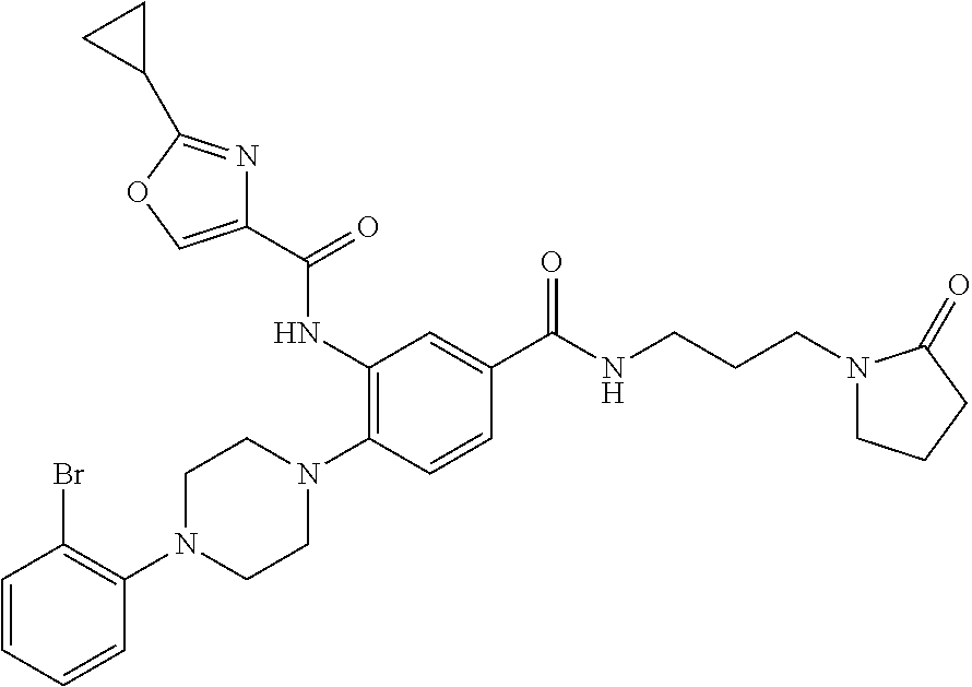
C1=CC=CC(N2CCN(C3=C(NC(C4=COC(C5CC5)=N4)=O)C=C(C(NCCCN4CCCC4=O)=O)C=C3)CC2)=C1Br
